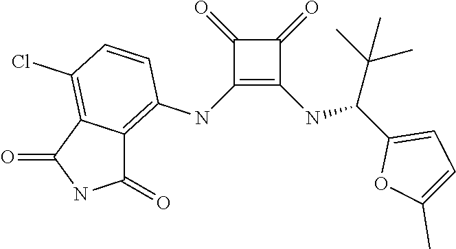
C1(NC2=C3C(=C(Cl)C=C2)C(=O)NC3=O)=C(NC(C2=CC=C(C)O2)C(C)(C)C)C(=O)C1=O
